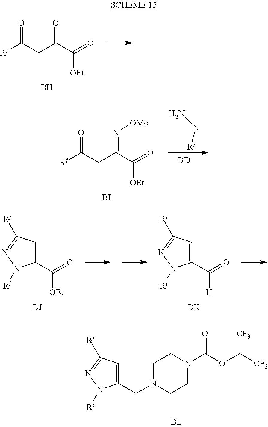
[Rj]C(CC(C(=O)[OEt])=O)=O.B.[Rj]C(CC(C(=O)[OEt])=N[OMe])=O.[BI].[BD].NN[Ri].C1(C(=O)[OEt])=CC([Rj])=NN1[Ri].C1(C(=O)[H])=CC([Rj])=NN1[Ri].[BK].C1(CN2CCN(C(OC([CF3])[CF3])=O)CC2)=CC([Rj])=NN1[Ri]
